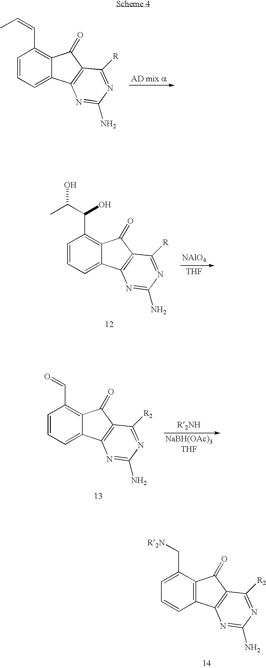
C1=C(C[R2N])C2=C(C=C1)C1=C(C2=O)C([R2])=NC(N)=N1.C1=CC=C2C(=C1C=CC)C(=O)C1=C2N=C(N)N=C1[R].C1=CC=C2C(=C1C(C(C)O)O)C(=O)C1=C2N=C(N)N=C1[R].[NAlO4].[THF].C1=CC=C2C(=C1C=O)C(=O)C1=C2N=C(N)N=C1[R2]
